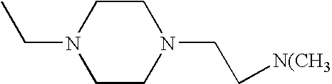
C1CN(CC[N(CH3])CCN1CC
